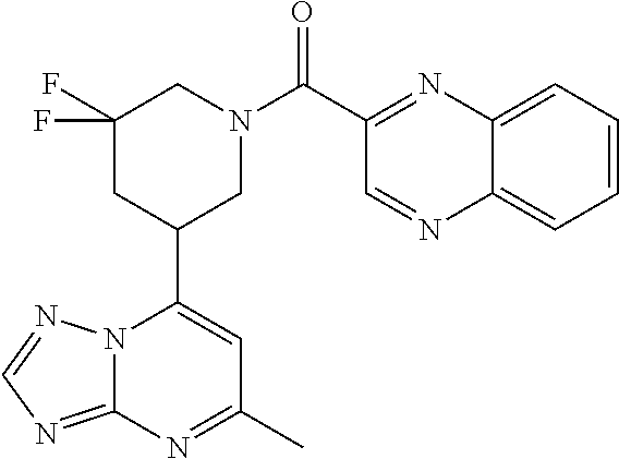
N12C(=NC=N1)N=C(C)C=C2C1CN(C(=O)C2=NC3=CC=CC=C3N=C2)CC(F)(F)C1
